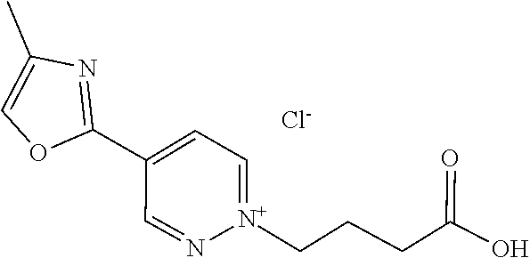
O1C(C2=CC=[N+](CCCC(=O)O)N=C2)=NC(C)=C1.[Cl-]
